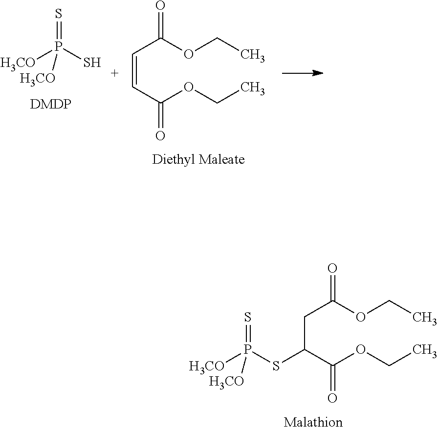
C(C(C(OCC)=O)SP([H3CO])([H3CO])=S)C(OCC)=O.C(=CC(OCC)=O)C(OCC)=O.SP([H3CO])([H3CO])=S
